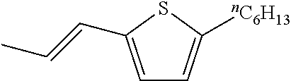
C1=C(C=CC)SC([nC6H13])=C1
